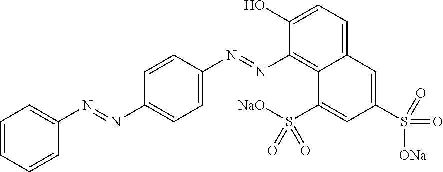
C1(N=NC2=CC=CC=C2)=CC=C(N=NC2=C3C(=CC=C2O)C=C(S([ONa])(=O)=O)C=C3S([NaO])(=O)=O)C=C1
